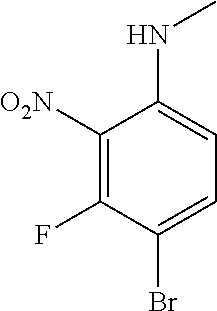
C1([O2N])=C(F)C(Br)=CC=C1NC
